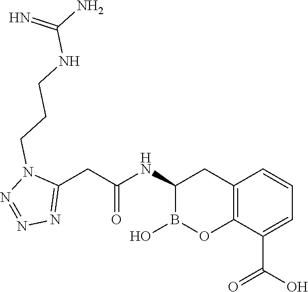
C12=C(C(C(O)=O)=CC=C1)OB(O)C(NC(=O)CC1=NN=NN1CCCNC(N)=N)C2
